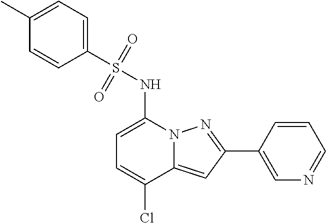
C1=C(NS(C2=CC=C(C)C=C2)(=O)=O)N2C(=CC(C3=CN=CC=C3)=N2)C(Cl)=C1
